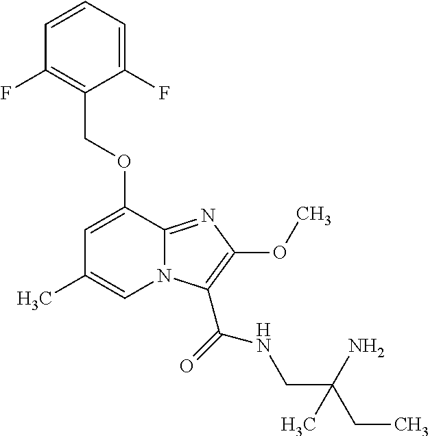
C1(F)=CC=CC(F)=C1COC1=CC(C)=CN2C1=NC(OC)=C2C(=O)NCC(CC)(N)C
